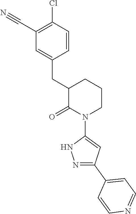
C1(C#N)=C(Cl)C=CC(CC2C(=O)N(C3=CC(C4=CC=NC=C4)=NN3)CCC2)=C1
